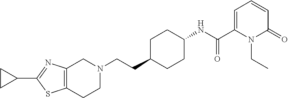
C12=C(CCN(CCC3CCC(NC(C4=CC=CC(=O)N4CC)=O)CC3)C1)SC(C1CC1)=N2
